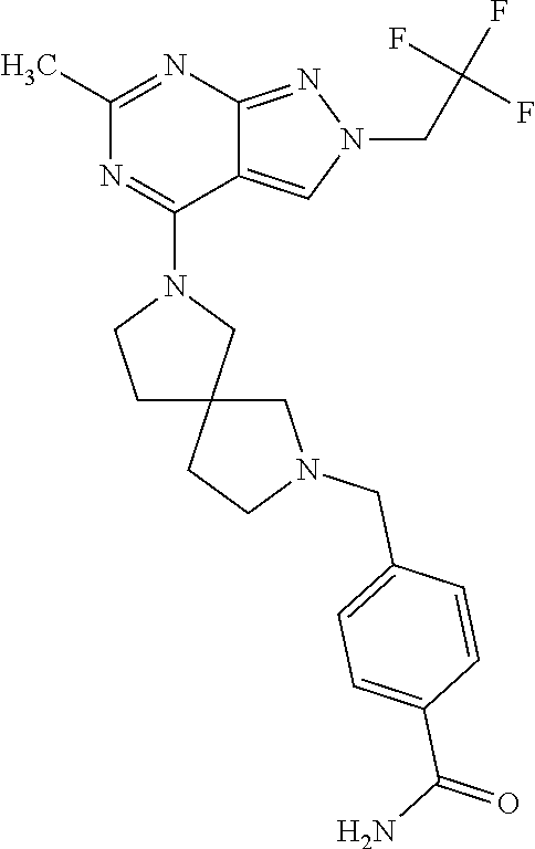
CC1=NC2=NN(CC(F)(F)F)C=C2C(N2CCC3(C2)CCN(CC2=CC=C(C(=O)N)C=C2)C3)=N1
